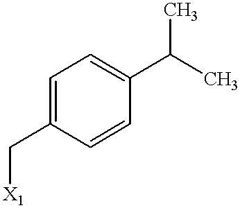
C1=C(C[X1])C=CC(C(C)C)=C1
